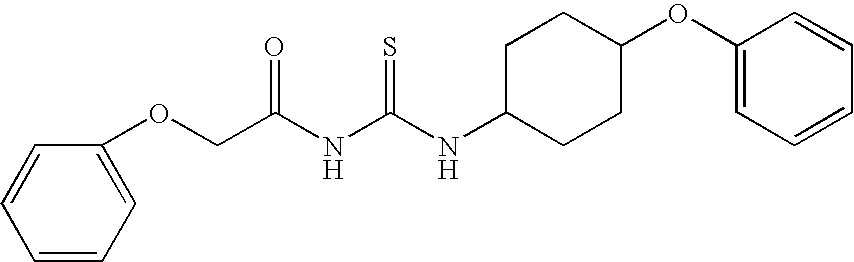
C(C(NC(NC1CCC(OC2=CC=CC=C2)CC1)=S)=O)OC1=CC=CC=C1
